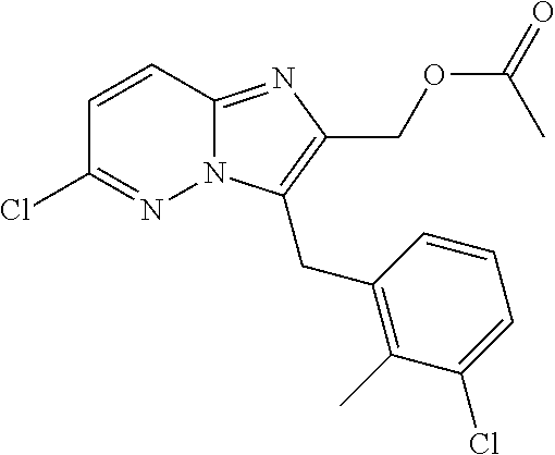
C1=CC(Cl)=NN2C1=NC(COC(=O)C)=C2CC1=C(C)C(Cl)=CC=C1
